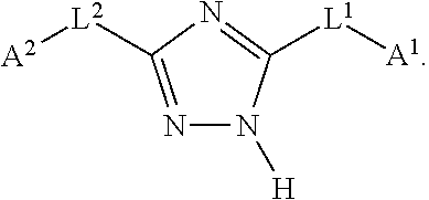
N1=C([L2][A2])N=C([L1][A1])N1[H]
